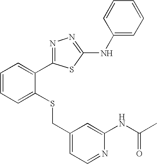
C1=CC=CC=C1NC1=NN=C(C2=CC=CC=C2SCC2=CC=NC(NC(C)=O)=C2)S1
